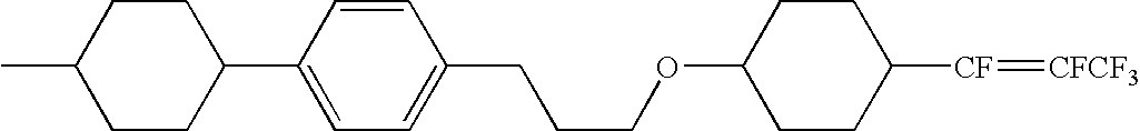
C(COC1CCC([CF]=[CFCF3])CC1)CC1=CC=C(C2CCC(C)CC2)C=C1
